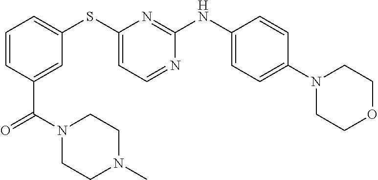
C1=CC(C(=O)N2CCN(C)CC2)=CC(SC2=CC=NC(NC3=CC=C(N4CCOCC4)C=C3)=N2)=C1
